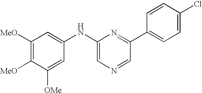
C1([MeO])=C([MeO])C([OMe])=CC(NC2=CN=CC(C3=CC=C(Cl)C=C3)=N2)=C1
